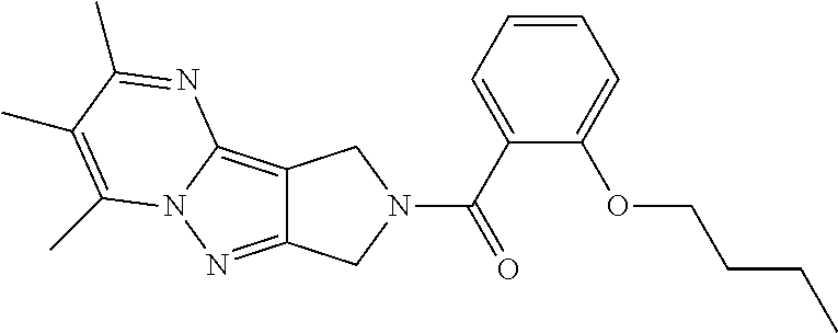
C12=C3N(N=C1CN(C(=O)C1=CC=CC=C1OCCCC)C2)C(C)=C(C)C(C)=N3
